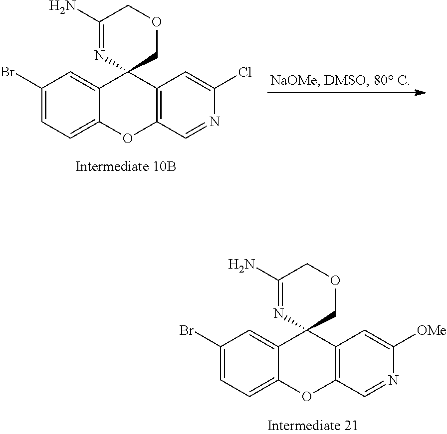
C12=CC=C(Br)C=C1C1(C3=C(O2)C=NC(Cl)=C3)COCC(N)=N1.C12=CC=C(Br)C=C1C1(C3=C(O2)C=NC([OMe])=C3)COCC(N)=N1
